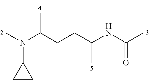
CN(C(CCC(NC(C)=O)C)C)C1CC1
